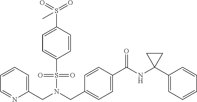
C1=CC=C(CN(CC2=CC=C(C(NC3(C4=CC=CC=C4)CC3)=O)C=C2)S(=O)(=O)C2=CC=C(S(=O)(=O)C)C=C2)N=C1
